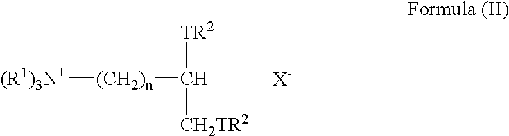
[(R1)3N+][(CH2)n]C([TR2])[CH2TR2]
